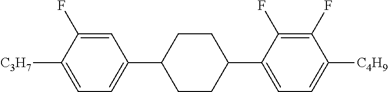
C1=C(F)C([C3H7])=CC=C1C1CCC(C2=CC=C([C4H9])C(F)=C2F)CC1
